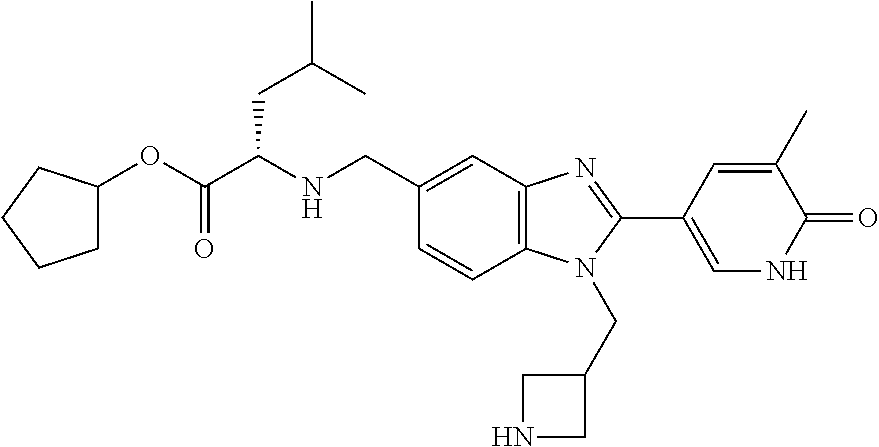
O(C(=O)C(NCC1=CC2=C(C=C1)N(CC1CNC1)C(C1=CNC(=O)C(C)=C1)=N2)CC(C)C)C1CCCC1
